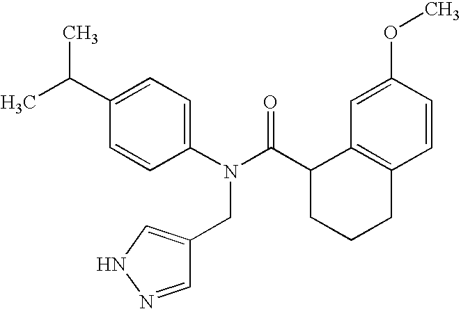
C1(C(C)C)=CC=C(N(C(C2CCCC3=C2C=C(OC)C=C3)=O)CC2=CNN=C2)C=C1
